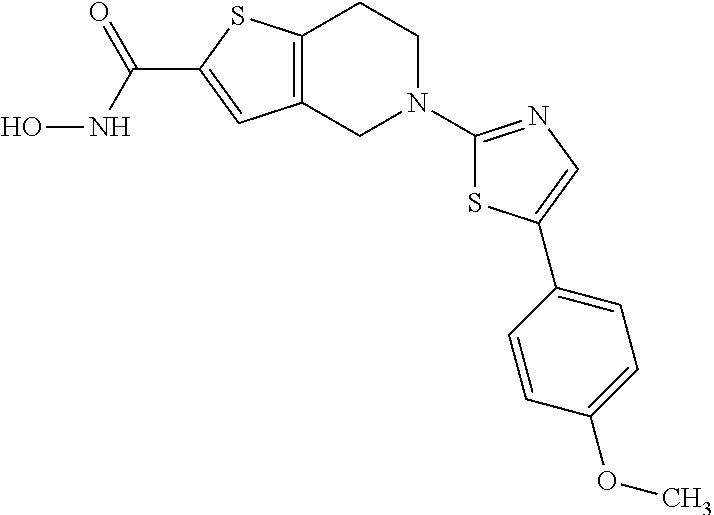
C1(C(NO)=O)=CC2=C(S1)CCN(C1=NC=C(C3=CC=C(OC)C=C3)S1)C2
